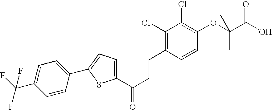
C1(C(CCC2=C(Cl)C(Cl)=C(OC(C(=O)O)(C)C)C=C2)=O)=CC=C(C2=CC=C(C(F)(F)F)C=C2)S1
